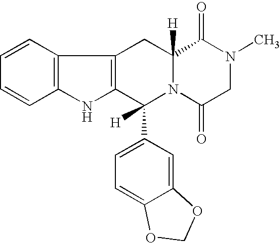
C1=CC2=C(C=C1)NC1=C2CC2([H])N(C1([H])C1=CC=C3C(=C1)OCO3)C(=O)CN(C)C2=O
